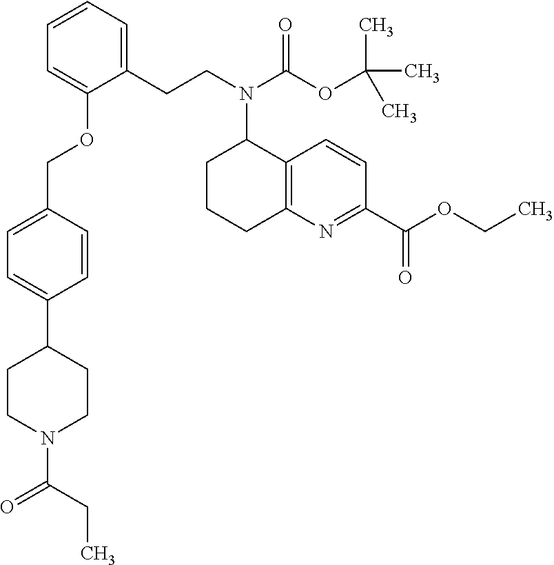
C1(CCN(C(OC(C)(C)C)=O)C2CCCC3=C2C=CC(C(OCC)=O)=N3)=CC=CC=C1OCC1=CC=C(C2CCN(C(=O)CC)CC2)C=C1
